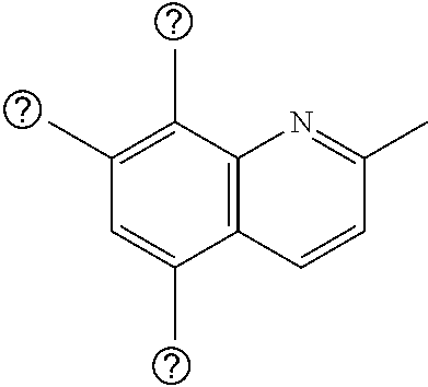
C12=C(C(C)=C(C)C=C1C)N=C(C)C=C2
